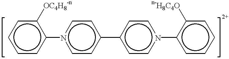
c1ccc(-n2ccc(-c3ccn(-c4ccccc4[n-H8C4O])cc3)cc2)c([OC4H8-n])c1
